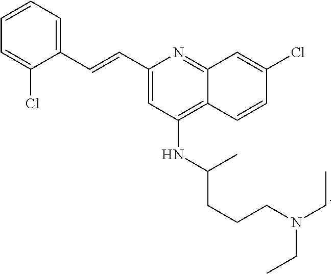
C1=CC=C(Cl)C(C=CC2=CC(NC(C)CCCN(CC)CC)=C3C(=N2)C=C(Cl)C=C3)=C1
